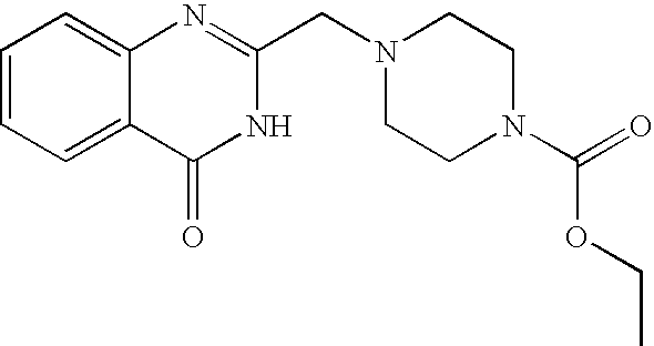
C1=CC=C2C(=C1)N=C(CN1CCN(C(=O)OCC)CC1)NC2=O
